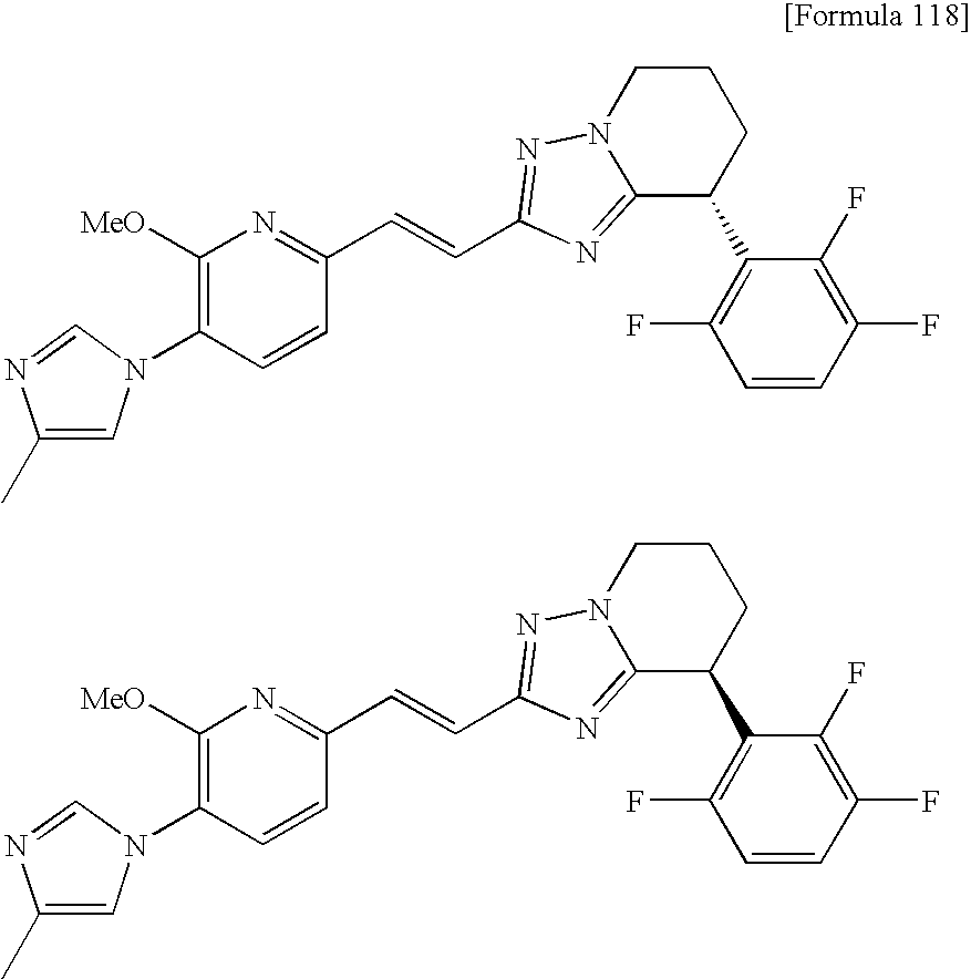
C1(C)=CN(C2=C([MeO])N=C(C=CC3=NN4CCCC(C5=C(F)C=CC(F)=C5F)C4=N3)C=C2)C=N1.C1(C)=CN(C2=C([MeO])N=C(C=CC3=NN4CCCC(C5=C(F)C=CC(F)=C5F)C4=N3)C=C2)C=N1
